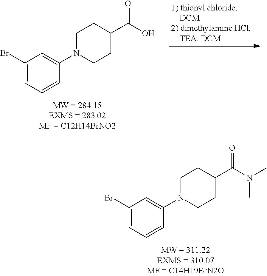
C1(Br)=CC=CC(N2CCC(C(O)=O)CC2)=C1.C1(Br)=CC=CC(N2CCC(C(N(C)C)=O)CC2)=C1
